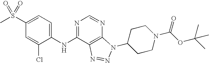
C1(S(C)(=O)=O)=CC=C(NC2=NC=NC3=C2N=NN3C2CCN(C(OC(C)(C)C)=O)CC2)C(Cl)=C1
